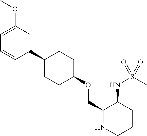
C1(OCC2NCCCC2NS(=O)(C)=O)CCC(C2=CC(OC)=CC=C2)CC1
